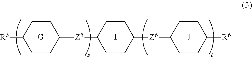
[G].I.C1CC([Z5]C2CCC([Z6]C3CCC([R6])CC3)CC2)CCC1[R5].[J]
